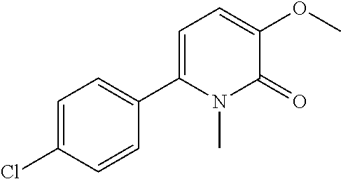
ClC1=CC=C(C2=CC=C(OC)C(=O)N2C)C=C1
